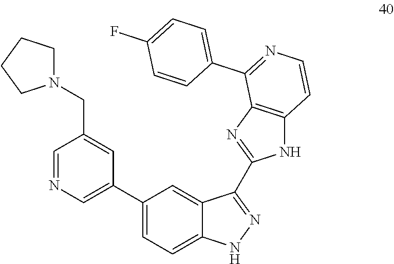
C1=NC=C(C2=CC=C3C(=C2)C(C2=NC4=C(N2)C=CN=C4C2=CC=C(F)C=C2)=NN3)C=C1CN1CCCC1
